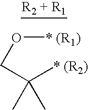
O(CC([* (R2)])(C)C)[* (R1)]
